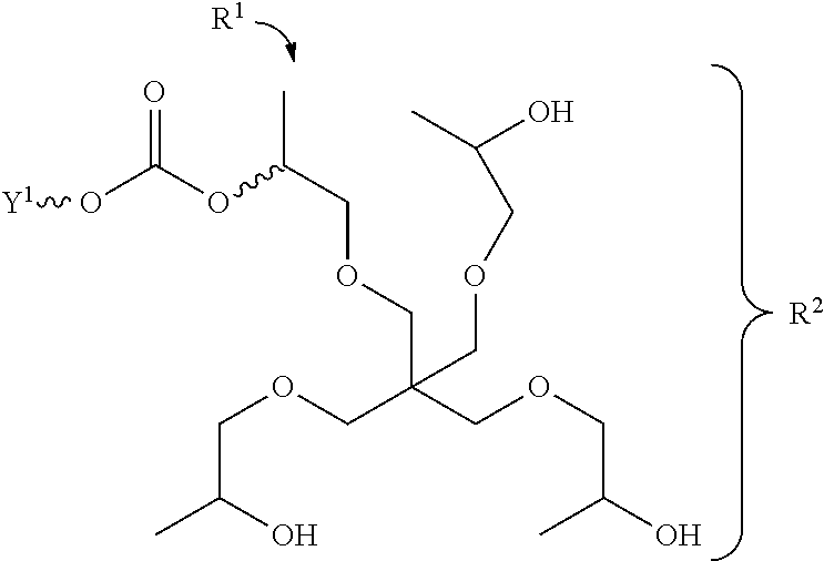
[Y1]OC(OC(COCC(COCC(O)C)(COCC(C)O)COCC(C)O)C)=O.[R1].[R2]
